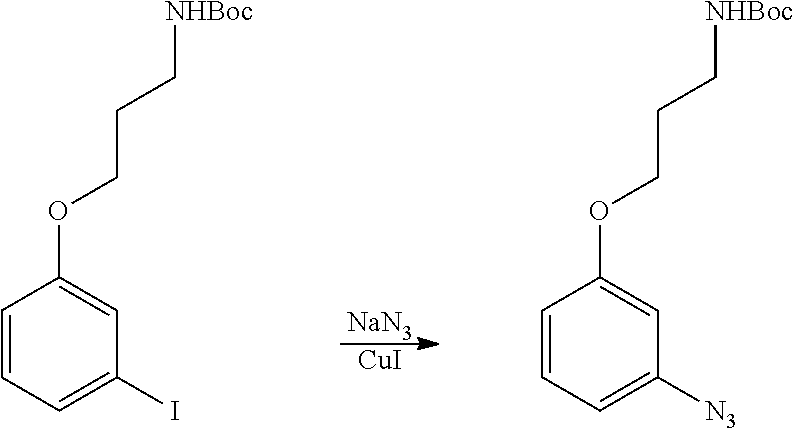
C1=CC=C(I)C=C1OCCC[NHBoc].[NaN3].[CuI].C1=CC=C([N3])C=C1OCCC[NHBoc]
